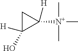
C1C([H])(O)C1([N+](C)(C)C)[H]
